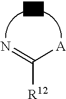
C([R12])(=N)[A]
